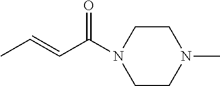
N1(C)CCN(C(C=CC)=O)CC1
